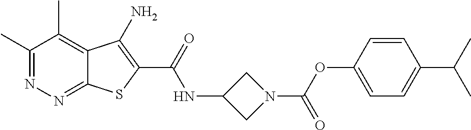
C1(C)=NN=C2C(=C1C)C(N)=C(C(=O)NC1CN(C(OC3=CC=C(C(C)C)C=C3)=O)C1)S2
